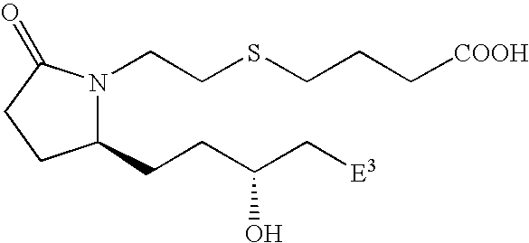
C1(CCC(C[E3])O)N(CCSCCC[COOH])C(=O)CC1
